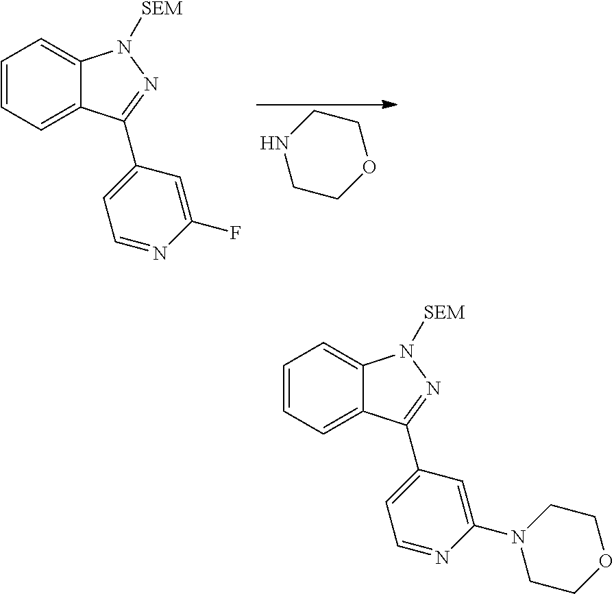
C1COCCN1.C1=CC=C2C(=C1)N([SEM])N=C2C1=CC=NC(F)=C1.C1=CC=C2C(=C1)N([SEM])N=C2C1=CC=NC(N2CCOCC2)=C1
